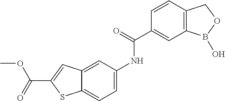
C1=CC2=C(C=C1C(=O)NC1=CC=C3C(=C1)C=C(C(OC)=O)S3)B(O)OC2
